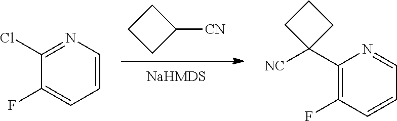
C1([CN])CCC1.C1(C2([NC])CCC2)=C(F)C=CC=N1.C1(F)=CC=CN=C1Cl
